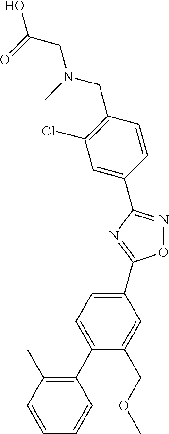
C1(C2=NOC(C3=CC=C(C4=C(C)C=CC=C4)C(COC)=C3)=N2)=CC(Cl)=C(CN(CC(=O)O)C)C=C1
